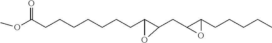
COC(CCCCCCCC1C(CC2C(CCCCC)O2)O1)=O
